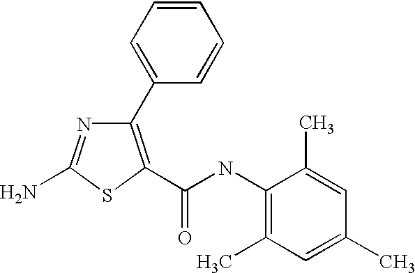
C1(C2=CC=CC=C2)=C(C(NC2=C(C)C=C(C)C=C2C)=O)SC(N)=N1
